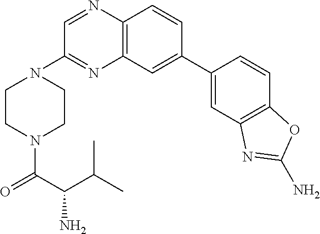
C12=C(C=CC(C3=CC4=C(C=C3)OC(N)=N4)=C1)N=CC(N1CCN(C(C(N)C(C)C)=O)CC1)=N2
